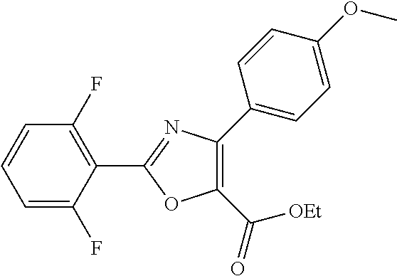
C1=C(F)C(C2=NC(C3=CC=C(OC)C=C3)=C(C(=O)[OEt])O2)=C(F)C=C1
